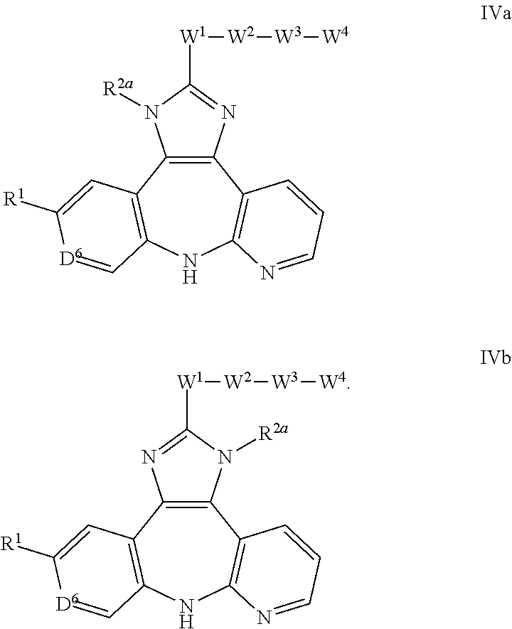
C12=C(C3=C(NC4=C1C=CC=N4)C=[D6]C([R1])=C3)N([R2a])C([W1][W2][W3][W4])=N2.C12=C(C3=C(NC4=C1C=CC=N4)C=[D6]C([R1])=C3)N=C([W1][W2][W3][W4])N2[R2a]
